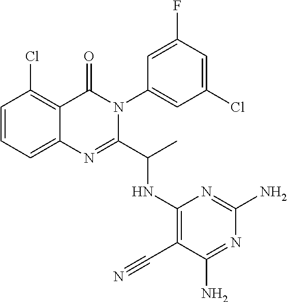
C1=CC=C2C(=C1Cl)C(=O)N(C1=CC(Cl)=CC(F)=C1)C(C(C)NC1=C(C#N)C(N)=NC(N)=N1)=N2
